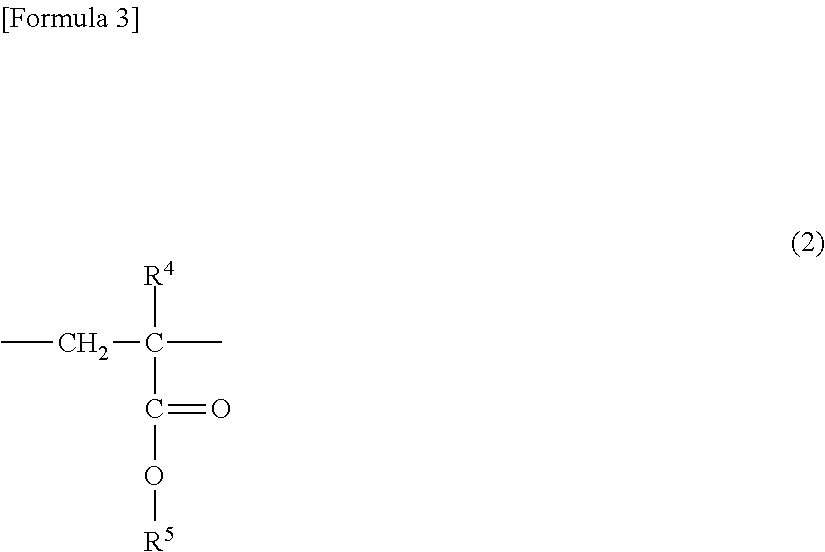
CCC(C)([R4])C(=O)O[R5]
